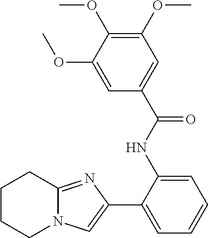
C1CCN2C(=NC(C3=CC=CC=C3NC(C3=CC(OC)=C(OC)C(OC)=C3)=O)=C2)C1
